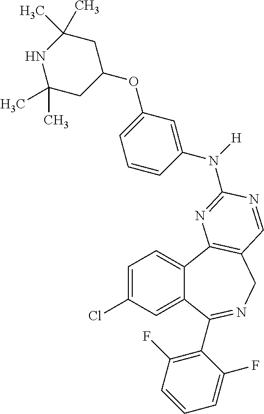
C12=CC(Cl)=CC=C1C1=C(CN=C2C2=C(F)C=CC=C2F)C=NC(N(C2=CC(OC3CC(C)(C)NC(C)(C)C3)=CC=C2)[H])=N1
